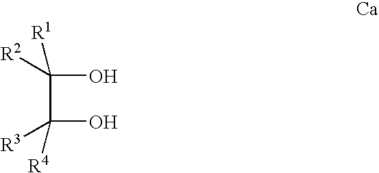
C(O)(C(O)([R3])[R4])([R2])[R1]
